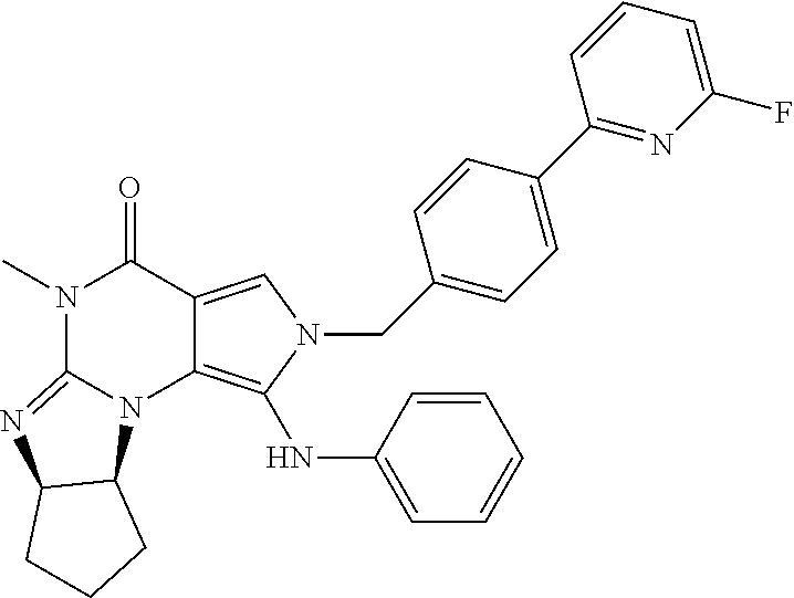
N1(C)C2=NC3C(N2C2=C(NC4=CC=CC=C4)N(CC4=CC=C(C5=NC(F)=CC=C5)C=C4)C=C2C1=O)CCC3
